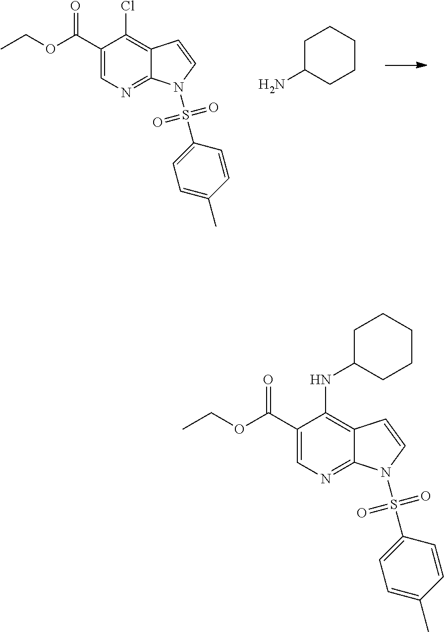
C1(C(=O)OCC)=CN=C2C(=C1Cl)C=CN2S(=O)(=O)C1=CC=C(C)C=C1.C1C(N)CCCC1.C1(C(=O)OCC)=CN=C2C(=C1NC1CCCCC1)C=CN2S(=O)(=O)C1=CC=C(C)C=C1
